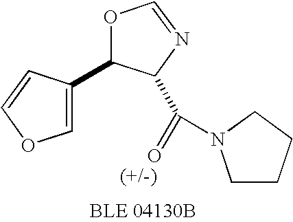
C1(C2=COC=C2)OC=NC1C(=O)N1CCCC1
